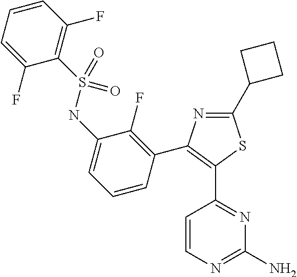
C1=CC(F)=C(S(NC2=CC=CC(C3=C(C4=NC(N)=NC=C4)SC(C4CCC4)=N3)=C2F)(=O)=O)C(F)=C1
